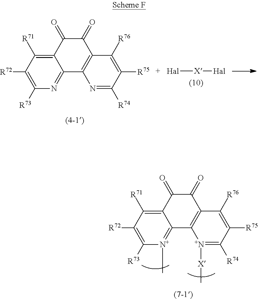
C1(=O)C2=C([R71])C([R72])=C([R73])[N+](C)=C2C2=C(C1=O)C([R76])=C([R75])C([R74])=[N+]2[X]C.[Hal][X][Hal].C1(=O)C2=C([R71])C([R72])=C([R73])N=C2C2=C(C1=O)C([R76])=C([R75])C([R74])=N2
